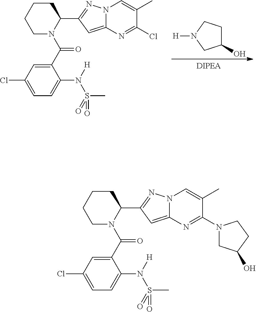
N1([H])CC(O)CC1.C1N(C(C2=CC(Cl)=CC=C2N([H])S(=O)(C)=O)=O)C(C2=NN3C(=C2)N=C(Cl)C(C)=C3)CCC1.C1N(C(C2=CC(Cl)=CC=C2N([H])S(=O)(C)=O)=O)C(C2=NN3C(=C2)N=C(N2CC(O)CC2)C(C)=C3)CCC1
